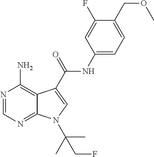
N1=CN=C2C(=C1N)C(C(NC1=CC=C(COC)C(F)=C1)=O)=CN2C(C)(C)CF
